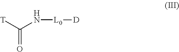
C(=O)(N[L0][D])[T]
